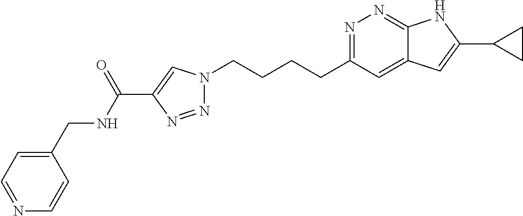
N1=C(CCCCN2N=NC(C(NCC3=CC=NC=C3)=O)=C2)C=C2C(=N1)NC(C1CC1)=C2
